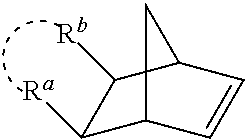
C1([Ra])C2C=CC(C1[Rb])C2
